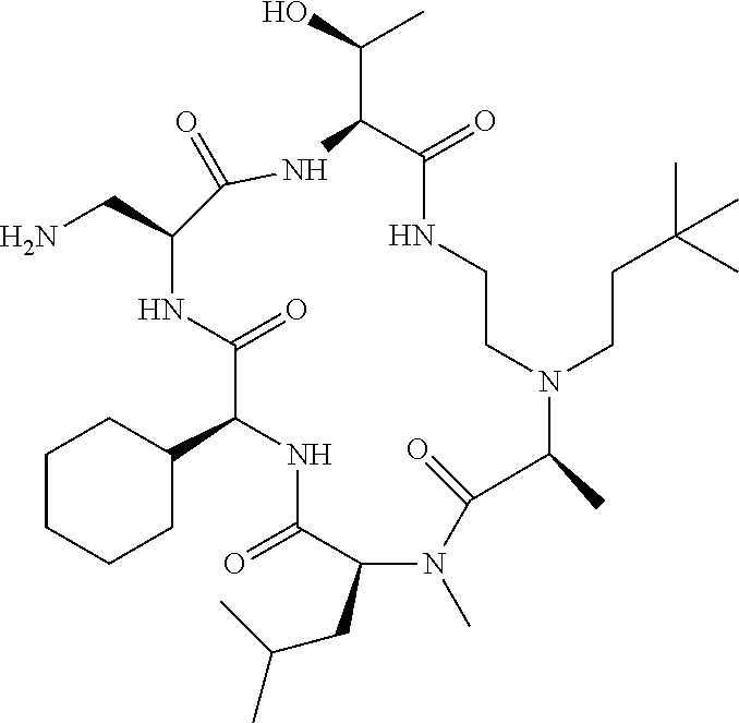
C1CCCC(C2NC(=O)C(CC(C)C)N(C)C(=O)C(C)N(CCC(C)(C)C)CCNC(=O)C(C(O)C)NC(=O)C(CN)NC2=O)C1
